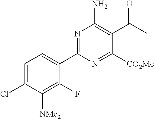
C1(C2=NC(N)=C(C(C)=O)C([CO2Me])=N2)=CC=C(Cl)C([NMe2])=C1F
